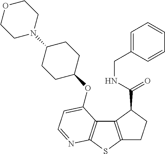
C1C2=C(C(C(=O)NCC3=CC=CC=C3)C1)C1=C(S2)N=CC=C1OC1CCC(N2CCOCC2)CC1
